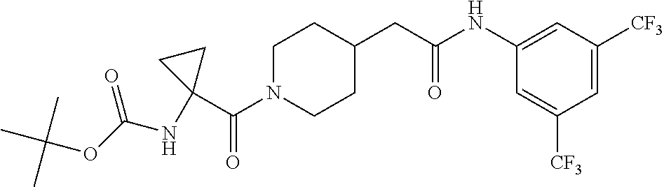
C1(C(N2CCC(CC(NC3=CC([CF3])=CC([CF3])=C3)=O)CC2)=O)(NC(OC(C)(C)C)=O)CC1
